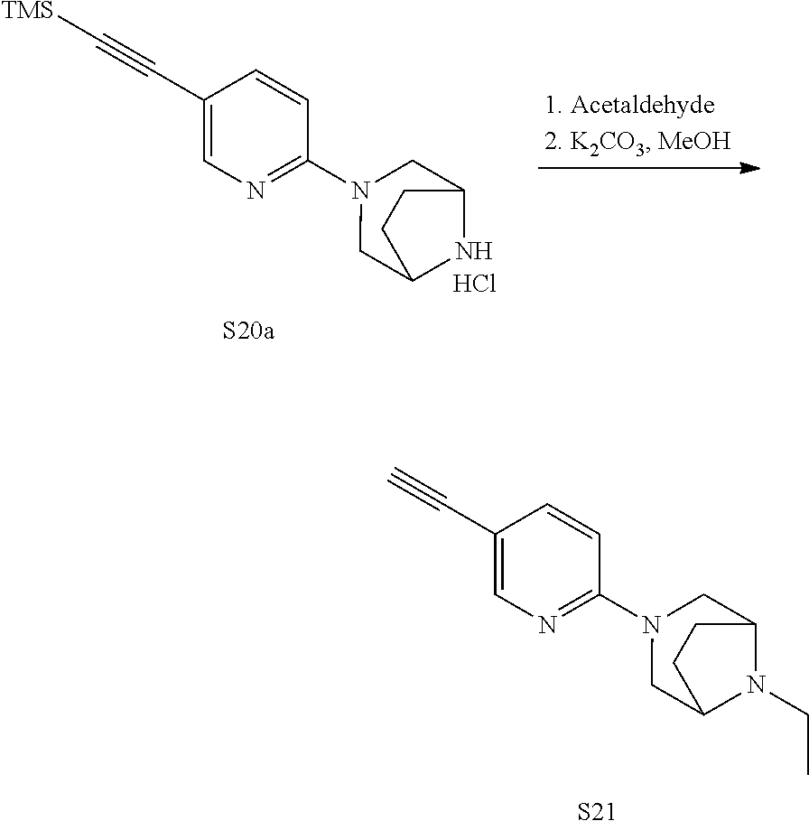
C1(C#C[TMS])=CN=C(N2CC3NC(C2)CC3)C=C1.Cl.C1(C#C)=CN=C(N2CC3N(CC)C(C2)CC3)C=C1.[S21]
